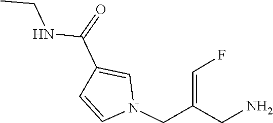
C1=CN(CC(=CF)CN)C=C1C(=O)NCC
